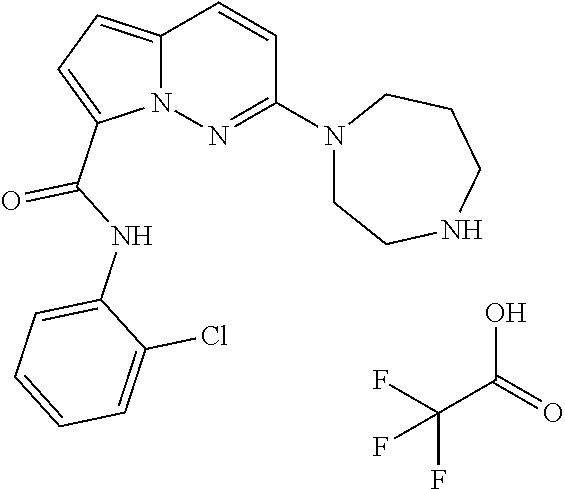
N12C(=CC=C1C(NC1=CC=CC=C1Cl)=O)C=CC(N1CCNCCC1)=N2.FC(F)(C(O)=O)F
